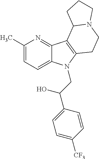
C1(C)=CC=C2C(=N1)C1=C(N2CC(C2=CC=C([CF3])C=C2)O)CCN2C1CCC2
